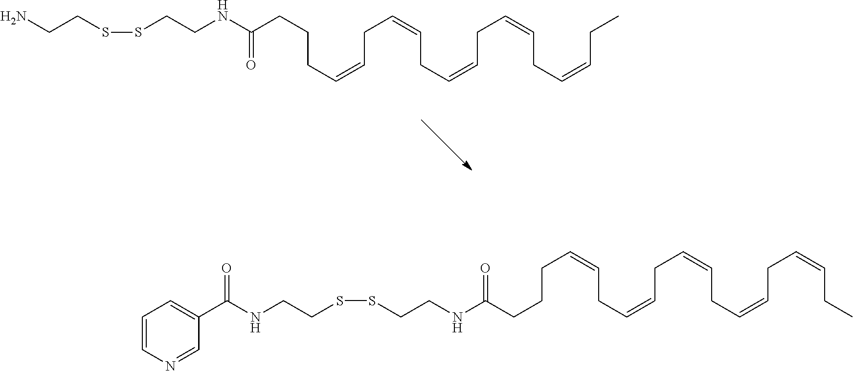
NCCSSCCNC(CCCC=CCC=CCC=CCC=CCC=CCC)=O.C1=CN=CC(C(NCCSSCCNC(CCCC=CCC=CCC=CCC=CCC=CCC)=O)=O)=C1
